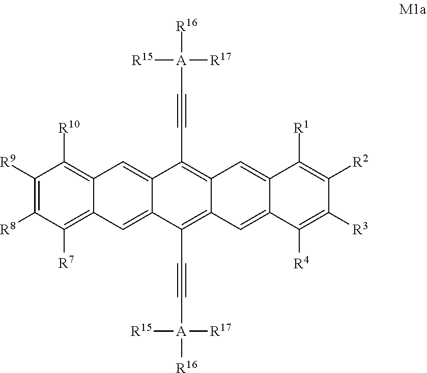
C1([R9])=C([R8])C([R7])=C2C(=C1[R10])C=C1C(=C2)C(C#C[A]([R16])([R17])[R15])=C2C(=C1C#C[A]([R16])([R17])[R15])C=C1C([R1])=C([R2])C([R3])=C([R4])C1=C2
